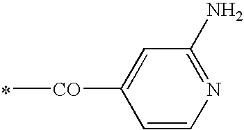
*.C[CO]C1=CC(N)=NC=C1
